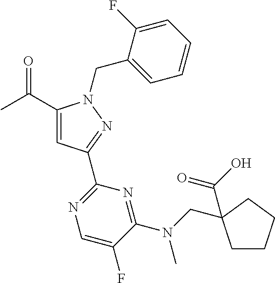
CC(=O)C1=CC(C2=NC=C(F)C(N(CC3(C(O)=O)CCCC3)C)=N2)=NN1CC1=CC=CC=C1F
